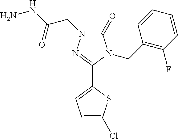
C1(=O)N(CC(NN)=O)N=C(C2=CC=C(Cl)S2)N1CC1=C(F)C=CC=C1
